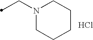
N1(CC)CCCCC1.Cl
